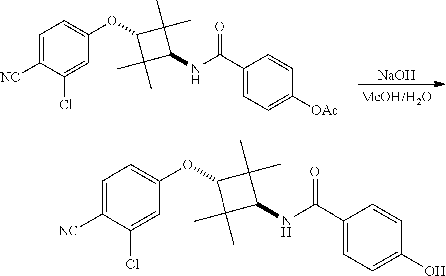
C1=C([NC])C(Cl)=CC(OC2C(C)(C)C(NC(C3=CC=C([OAc])C=C3)=O)C2(C)C)=C1.[NaOH].C1=C([NC])C(Cl)=CC(OC2C(C)(C)C(NC(C3=CC=C(O)C=C3)=O)C2(C)C)=C1
